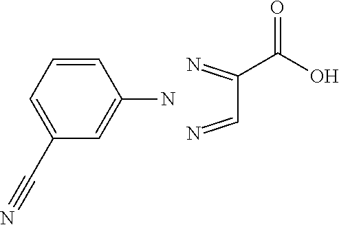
C1=C(C#N)C=C(N)C=C1.N=CC(=N)C(O)=O
